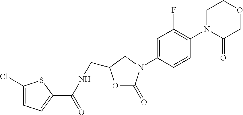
C1(Cl)=CC=C(C(=O)NCC2OC(=O)N(C3=CC(F)=C(N4C(=O)COCC4)C=C3)C2)S1
